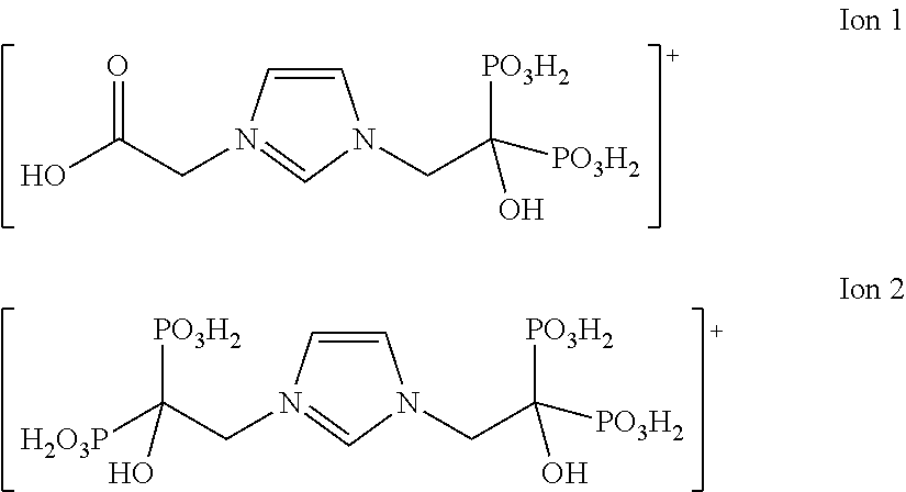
C1=CN(CC(O)=O)=CN1CC([PO3H2])(O)[PO3H2].C1=CN(CC([H2O3P])([PO3H2])O)=CN1CC([PO3H2])(O)[PO3H2]
